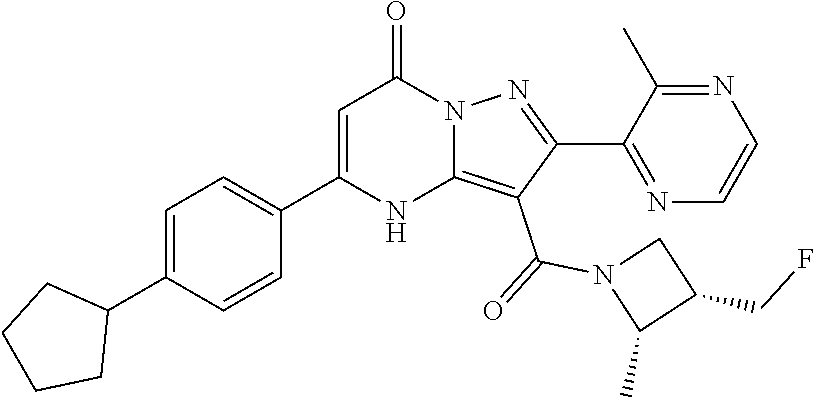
C1(C2=CC=C(C3=CC(=O)N4C(=C(C(=O)N5C(C)C(CF)C5)C(C5=NC=CN=C5C)=N4)N3)C=C2)CCCC1
